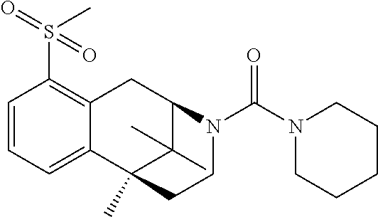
C12=CC=CC(S(=O)(C)=O)=C1CC1C(C)(C)C2(C)CCN1C(N1CCCCC1)=O
